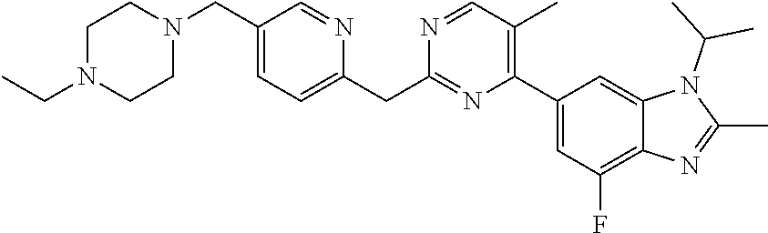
C1(CN2CCN(CC)CC2)=CC=C(CC2=NC(C3=CC(F)=C4C(=C3)N(C(C)C)C(C)=N4)=C(C)C=N2)N=C1
